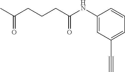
CC(CCCC(NC1=CC(C#C)=CC=C1)=O)=O
